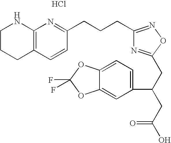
Cl.C1CCC2=C(N1)N=C(CCCC1=NOC(CC(C3=CC=C4C(=C3)OC(F)(F)O4)CC(=O)O)=N1)C=C2
